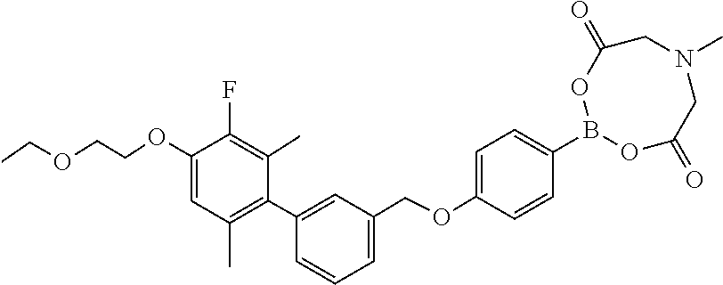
C1(OCCOCC)=CC(C)=C(C2=CC(COC3=CC=C(B4OC(=O)CN(C)CC(=O)O4)C=C3)=CC=C2)C(C)=C1F
